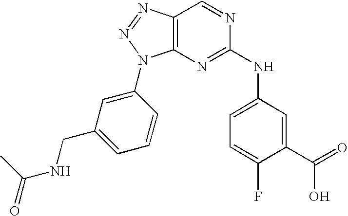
C12=C(N=NN1C1=CC(CNC(=O)C)=CC=C1)C=NC(NC1=CC=C(F)C(C(=O)O)=C1)=N2
